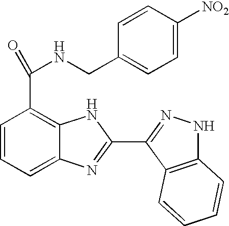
C1=CC=C2C(=C1C(=O)NCC1=CC=C([NO2])C=C1)NC(C1=NNC3=C1C=CC=C3)=N2
